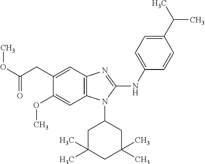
O(C(CC1=CC2=C(C=C1OC)N(C1CC(C)(C)CC(C)(C)C1)C(NC1=CC=C(C(C)C)C=C1)=N2)=O)C
